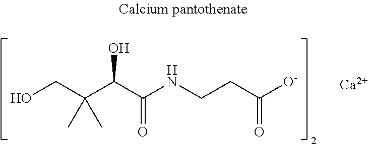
OCC(C(C(NCCC([O-])=O)=O)O)(C)C.[Ca]
